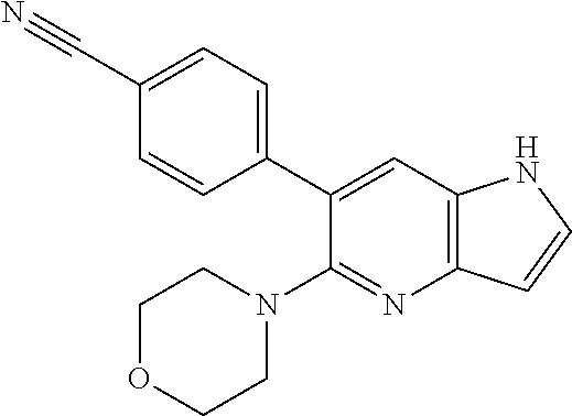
C1(C2=CC=C(C#N)C=C2)=CC2=C(N=C1N1CCOCC1)C=CN2
